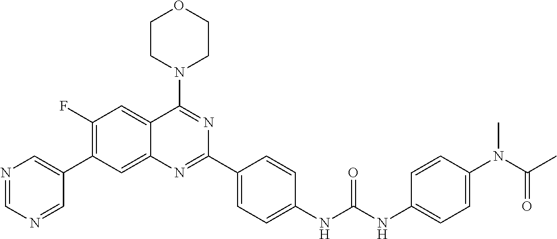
C1(F)=C(C2=CN=CN=C2)C=C2C(=C1)C(N1CCOCC1)=NC(C1=CC=C(NC(NC3=CC=C(N(C(C)=O)C)C=C3)=O)C=C1)=N2
